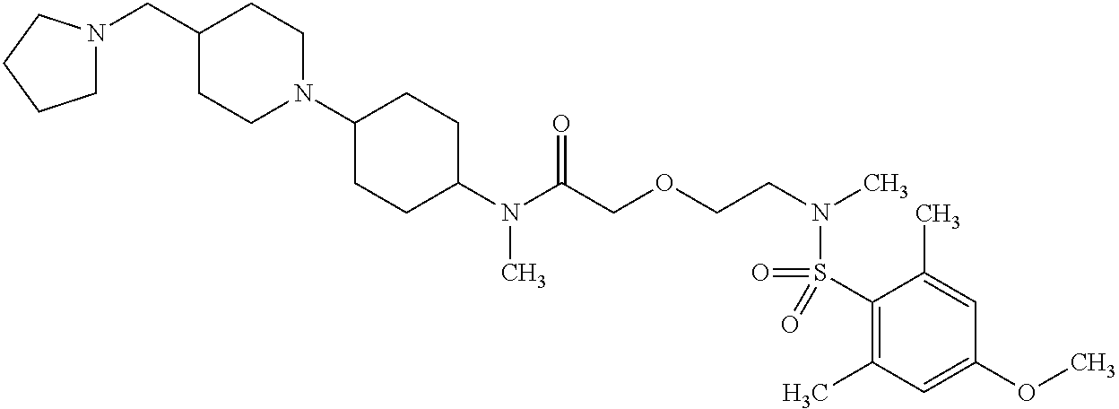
C1(S(=O)(N(CCOCC(N(C2CCC(N3CCC(CN4CCCC4)CC3)CC2)C)=O)C)=O)=C(C)C=C(OC)C=C1C
